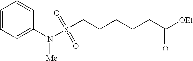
S(CCCCCC([OEt])=O)(N(C1=CC=CC=C1)[Me])(=O)=O
